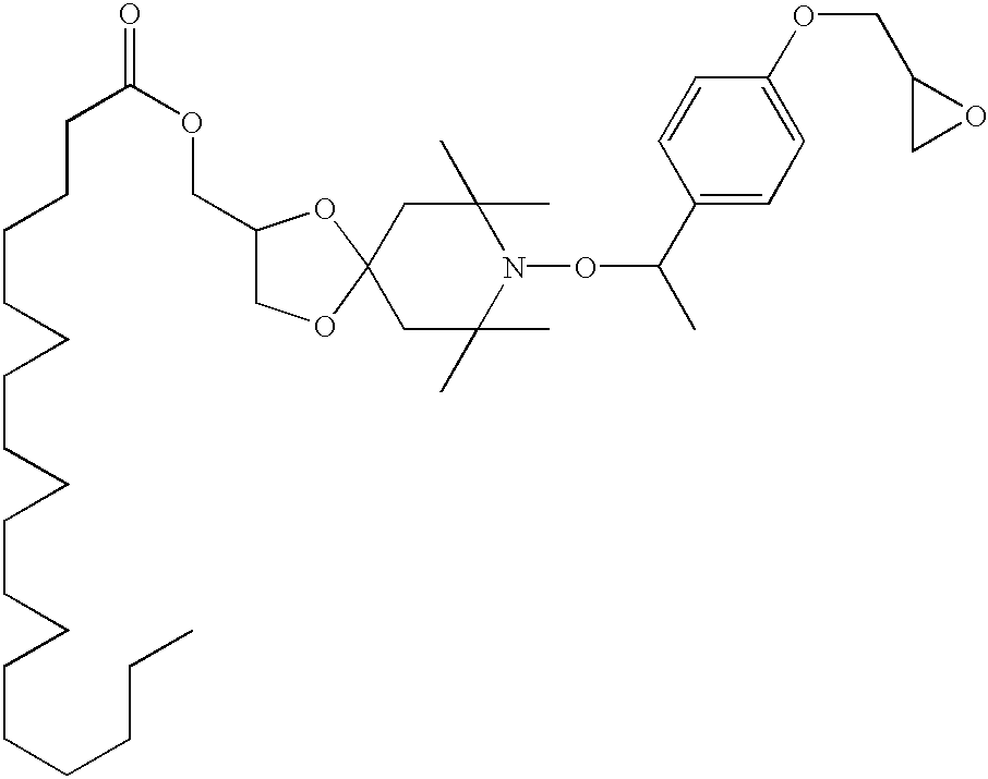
C1C(C)(C)N(OC(C)C2=CC=C(OCC3CO3)C=C2)C(C)(C)CC12OCC(COC(=O)CCCCCCCCCCCCCCCCC)O2
